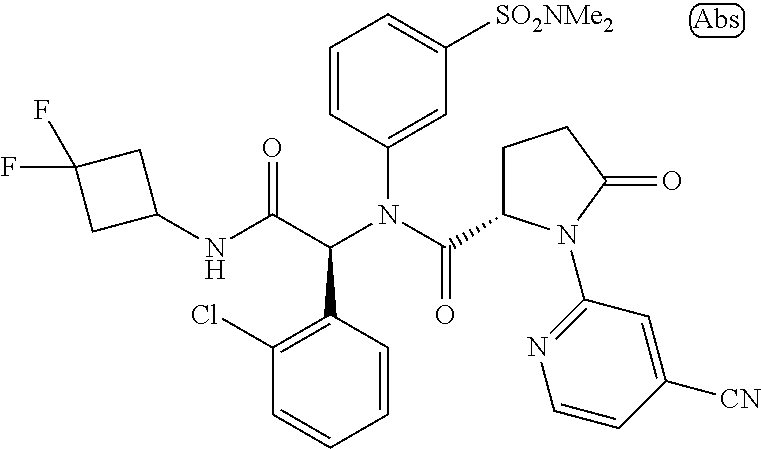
C1(N(C(C2CCC(=O)N2C2=NC=CC([CN])=C2)=O)C(C(NC2CC(F)(F)C2)=O)C2=C(Cl)C=CC=C2)=CC([SO2NMe2])=CC=C1
